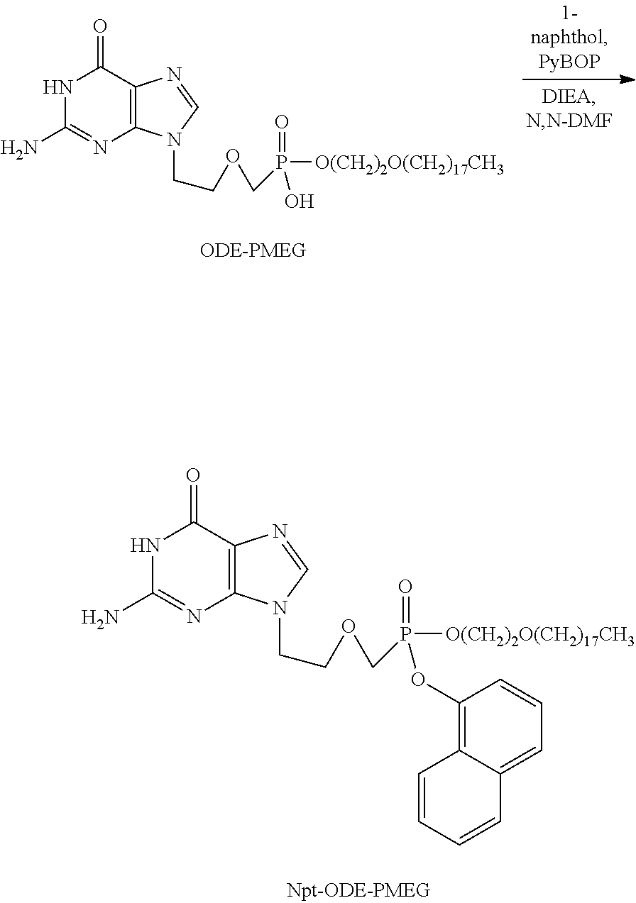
N1C(N)=NC2=C(C1=O)N=CN2CCOCP(=O)(O)[O(CH2)2O(CH2)17CH3].N1C(N)=NC2=C(C1=O)N=CN2CCOCP(=O)(OC1=C2C(=CC=C1)C=CC=C2)[O(CH2)2O(CH2)17CH3]
